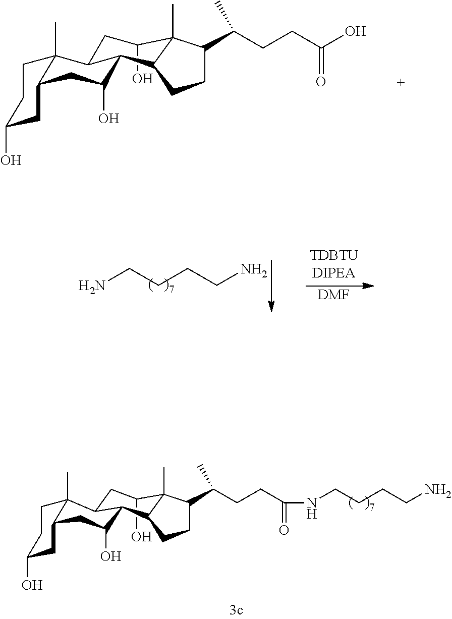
C1(O)CC2C(C(O)CC3C2(C)CCC(O)C3)C2C1(C)C(C(C)CCC(O)=O)CC2.OC1C2(C)C(C(CCC(=O)NCCCCN)C)CCC2C2C(O)CC3C(C)(C2C1)CCC(O)C3.[DMF].NCCCCN
